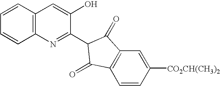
C12=C(C=CC=C1)C=C(O)C(C1C(=O)C3=C(C=CC([CO2CH(CH3)2])=C3)C1=O)=N2
